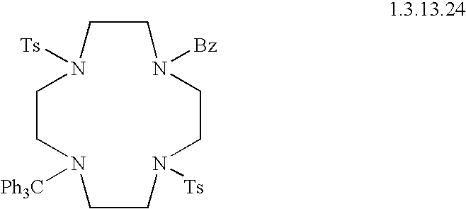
C1CN([Ph3C])CCN([Ts])CCN([Bz])CCN1[Ts]
